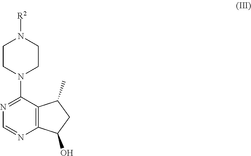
N1=C(N2CCN([R2])CC2)C2=C(N=C1)C(O)CC2C
